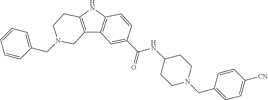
C1(CN2CCC3=C(C4=C(N3)C=CC(C(=O)NC3CCN(CC5=CC=C([CN])C=C5)CC3)=C4)C2)=CC=CC=C1
